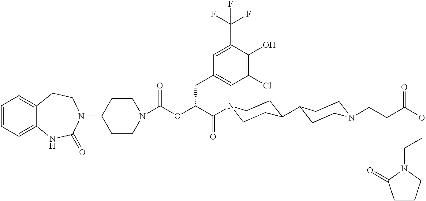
C1=CC=C2C(=C1)CCN(C1CCN(C(OC(C(=O)N3CCC(C4CCN(CCC(OCCN5C(=O)CCC5)=O)CC4)CC3)CC3=CC(Cl)=C(O)C(C(F)(F)F)=C3)=O)CC1)C(=O)N2
